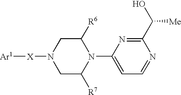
[Ar1][X]N1CC([R7])N(C2=CC=NC(C(O)[Me])=N2)C([R6])C1
